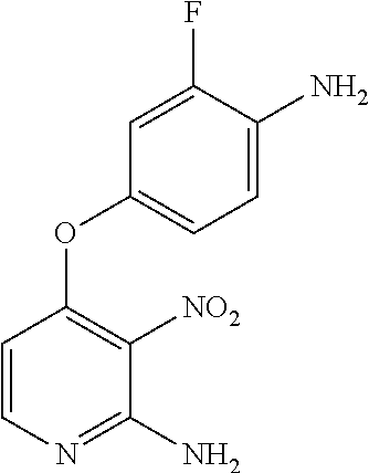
C1=CN=C(N)C([NO2])=C1OC1=CC=C(N)C(F)=C1
